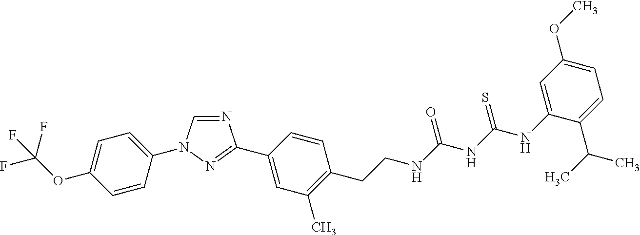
N1=CN(C2=CC=C(OC(F)(F)F)C=C2)N=C1C1=CC(C)=C(CCNC(NC(NC2=CC(OC)=CC=C2C(C)C)=S)=O)C=C1
